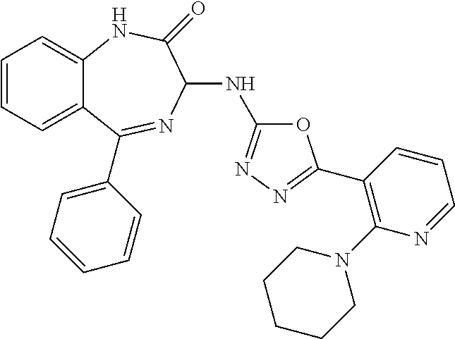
C1=CC=C2C(=C1)NC(=O)C(NC1=NN=C(C3=C(N4CCCCC4)N=CC=C3)O1)N=C2C1=CC=CC=C1
